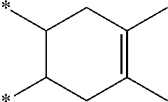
C1(*)C(*)CC(C)=C(C)C1
